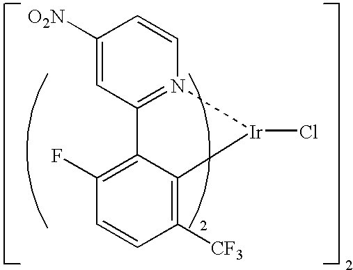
N12=C(C=C([O2N])C=C1)C1=C(F)C=CC([CF3])=C1[Ir]2Cl
